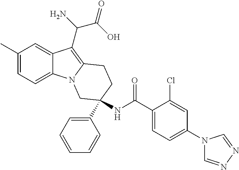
C1(C)=CC=C2C(=C1)C(C(C(O)=O)N)=C1N2CC(NC(C2=CC=C(N3C=NN=C3)C=C2Cl)=O)(C2=CC=CC=C2)CC1
